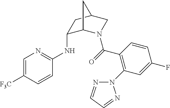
C1(NC2=NC=C([F3C])C=C2)C2N(C(=O)C3=C(N4N=CC=N4)C=C(F)C=C3)CC(C1)C2
